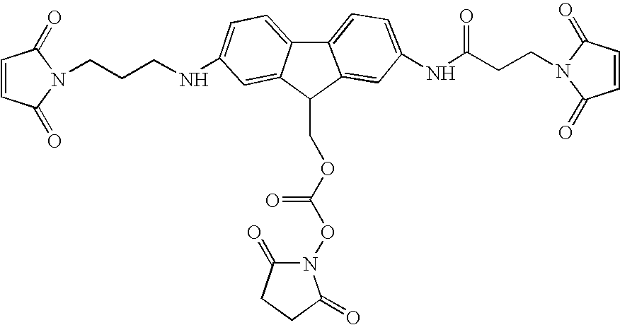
C12=CC=C(NCCCN3C(=O)C=CC3=O)C=C1C(COC(ON1C(=O)CCC1=O)=O)C1=CC(NC(CCN3C(=O)C=CC3=O)=O)=CC=C21
